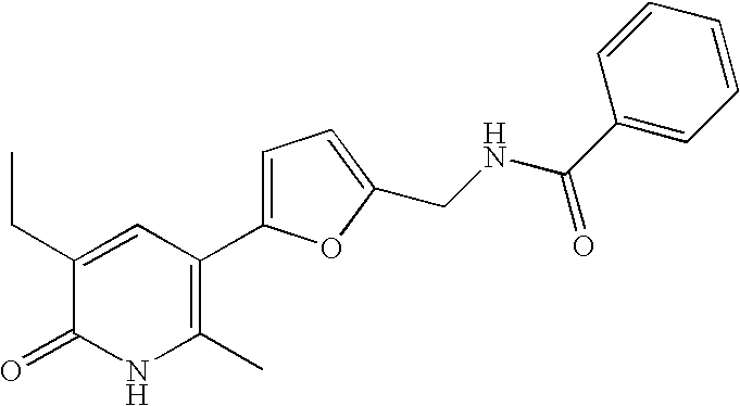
C1(CC)=CC(C2=CC=C(CNC(C3=CC=CC=C3)=O)O2)=C(C)NC1=O
